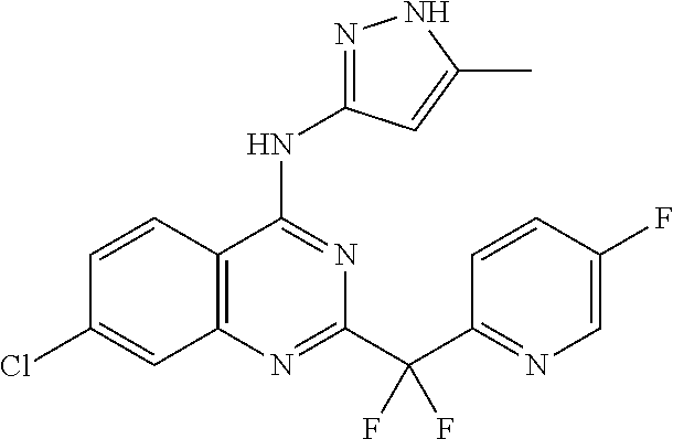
C12=C(N=C(C(C3=NC=C(F)C=C3)(F)F)N=C1NC1=NNC(C)=C1)C=C(Cl)C=C2
